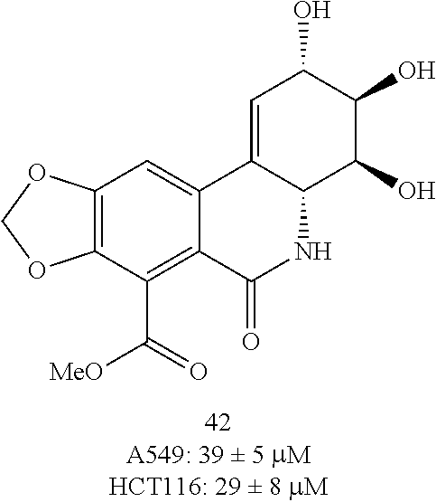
C1=C2C(C(O)C(O)C1O)NC(=O)C1=C(C([MeO])=O)C3=C(C=C21)OCO3
